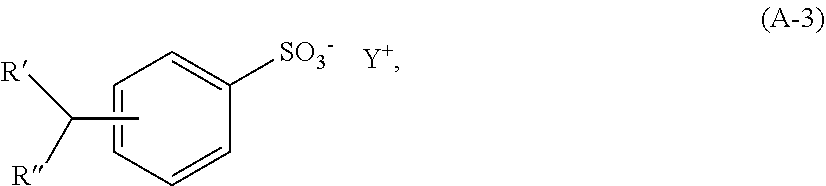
C1=CC([SO3-])=CC=C1.CC([R])[R]
